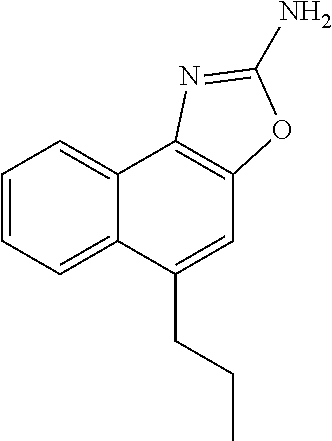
C12=CC=CC=C1C(CCC)=CC1=C2N=C(N)O1
